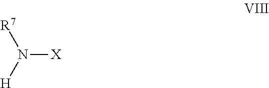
N([X])([H])[R7]
